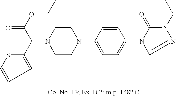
N1(C(C2=CC=CS2)C(=O)OCC)CCN(C2=CC=C(N3C(=O)N(C(C)C)N=C3)C=C2)CC1
